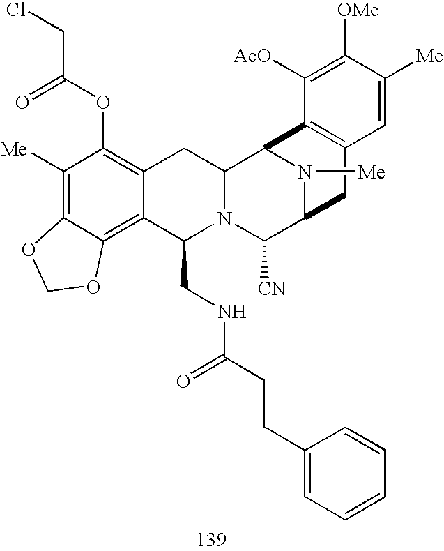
C1([Me])=C2C(=C3C(=C1OC(CCl)=O)CC1N(C3CNC(CCC3=CC=CC=C3)=O)C([CN])C3N([Me])C1C1=C(C3)C=C([Me])C([OMe])=C1[AcO])OCO2
